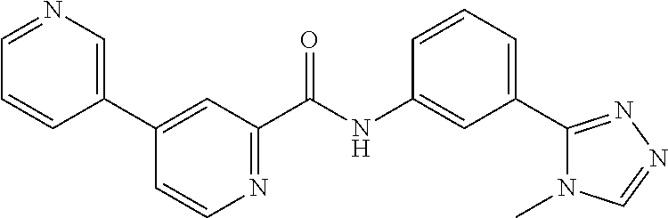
C1=NC=C(C2=CC(C(NC3=CC(C4=NN=CN4C)=CC=C3)=O)=NC=C2)C=C1
